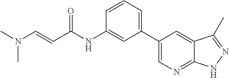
C(=CC(NC1=CC(C2=CN=C3C(=C2)C(C)=NN3)=CC=C1)=O)N(C)C
